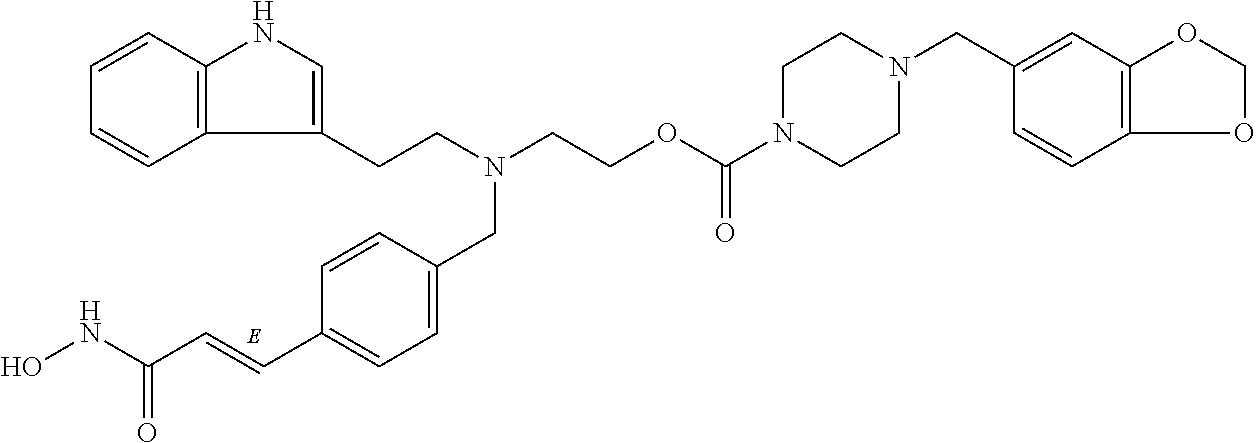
C1=CC2=C(C=C1)C(CCN(CCOC(N1CCN(CC3=CC4=C(C=C3)OCO4)CC1)=O)CC1=CC=C(C=CC(NO)=O)C=C1)=CN2
